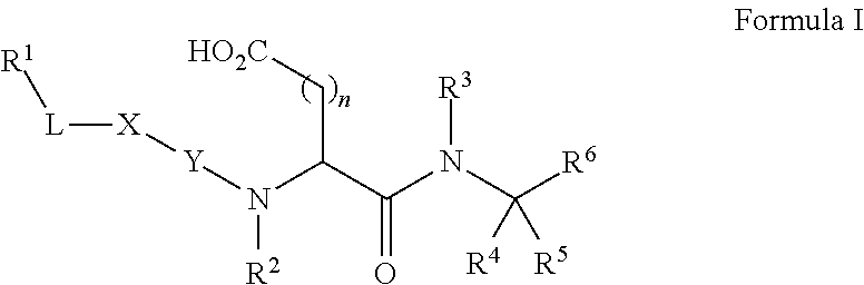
[L]([X][Y]N(C(C(N(C([R6])([R4])[R5])[R3])=O)C[HO2C])[R2])[R1]
